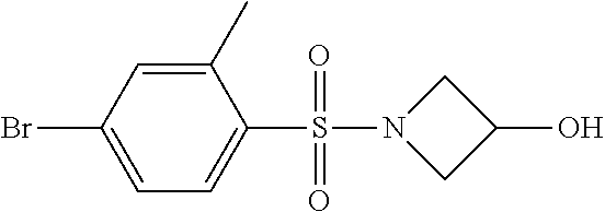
C1(C)=CC(Br)=CC=C1S(N1CC(O)C1)(=O)=O
